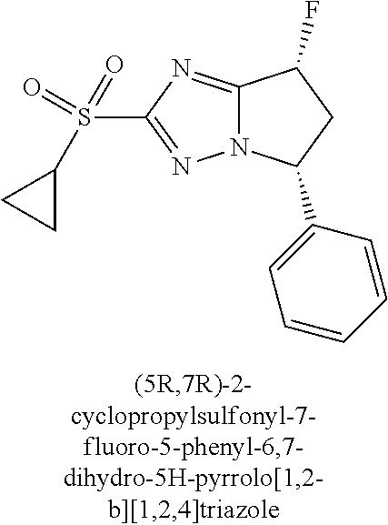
C12=NC(S(=O)(C3CC3)=O)=NN1C(C1=CC=CC=C1)CC2F
